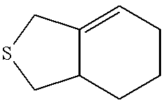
C12=CCCCC1CSC2
